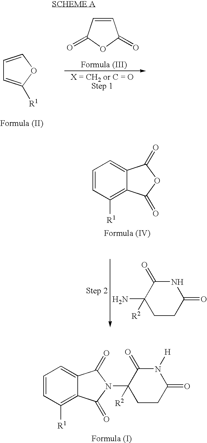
C1CC(=O)N([H])C(=O)C1([R2])N1C(=O)C2=C([R1])C=CC=C2C1=O.C1=COC([R1])=C1.C1=CC(=O)OC1=O.C12=CC=CC([R1])=C1C(=O)OC2=O.C1CC(=O)NC(=O)C1(N)[R2]
